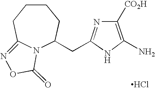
C1CCC2=NOC(=O)N2C(CC2=NC([CO2H])=C(N)N2)C1.Cl
